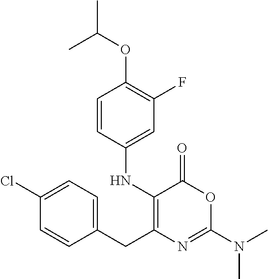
C1(Cl)=CC=C(CC2=C(NC3=CC(F)=C(OC(C)C)C=C3)C(=O)OC(N(C)C)=N2)C=C1
